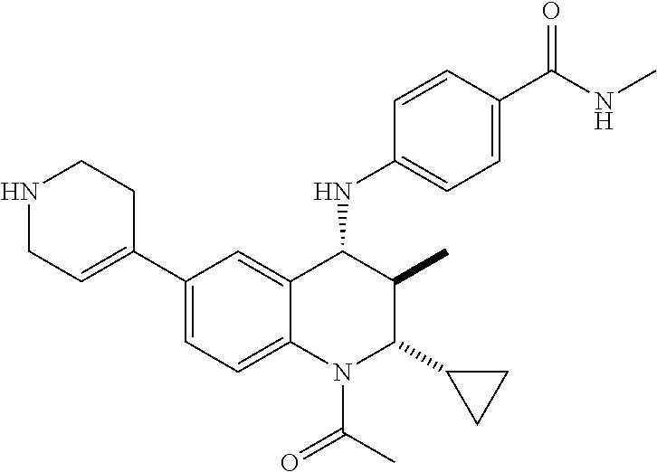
C1(C2=CCNCC2)=CC=C2C(=C1)C(NC1=CC=C(C(NC)=O)C=C1)C(C)C(C1CC1)N2C(C)=O
